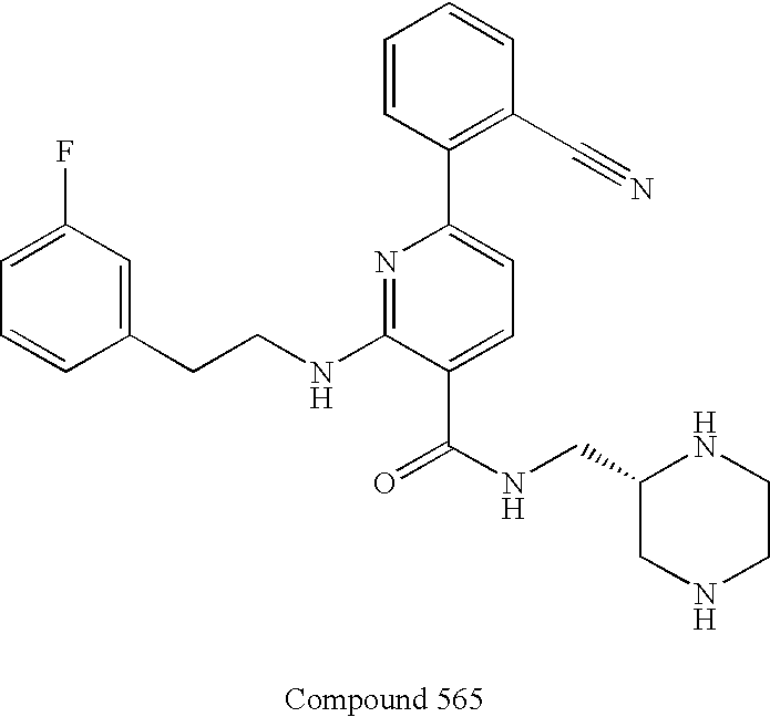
C1=C(F)C=C(CCNC2=NC(C3=C(C#N)C=CC=C3)=CC=C2C(NCC2CNCCN2)=O)C=C1
